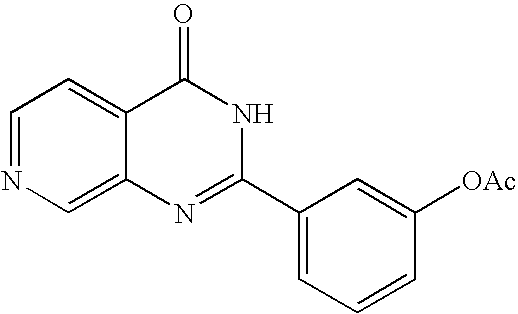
C12=CN=CC=C1C(=O)NC(C1=CC=CC([OAc])=C1)=N2
